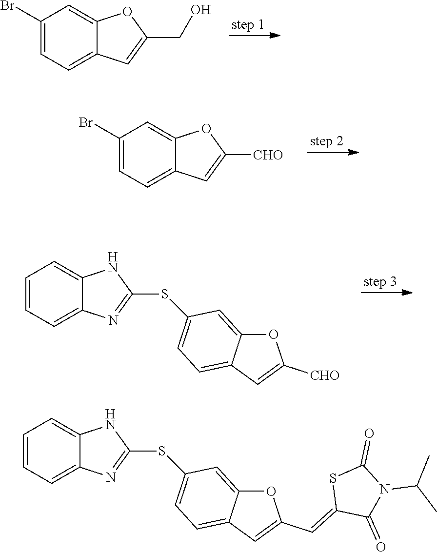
C1(Br)=CC=C2C(=C1)OC(CO)=C2.C1(Br)=CC=C2C(=C1)OC([CHO])=C2.C1=CC=C2C(=C1)NC(SC1=CC=C3C(=C1)OC([CHO])=C3)=N2.C1=CC=C2C(=C1)NC(SC1=CC=C3C(=C1)OC(C=C1C(=O)N(C(C)C)C(=O)S1)=C3)=N2
